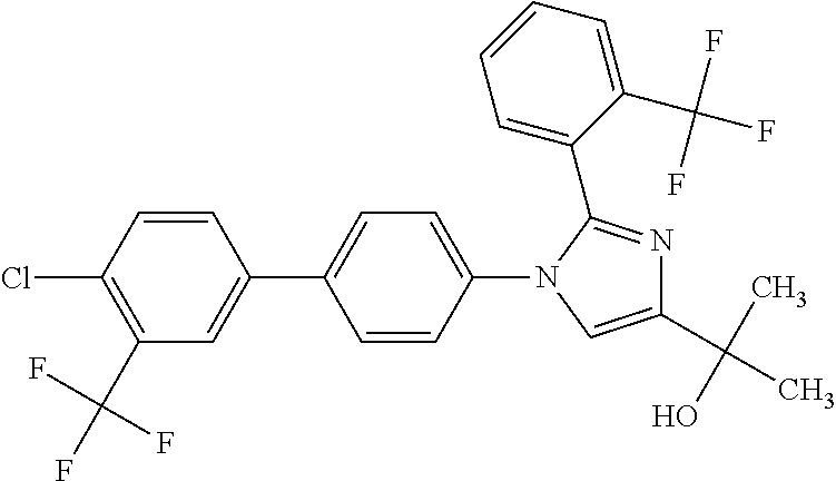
C1=CC(Cl)=C(C(F)(F)F)C=C1C1=CC=C(N2C(C3=CC=CC=C3C(F)(F)F)=NC(C(C)(O)C)=C2)C=C1
